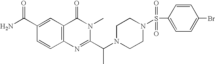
C1=CC2=C(C=C1C(N)=O)C(=O)N(C)C(C(N1CCN(S(C3=CC=C(Br)C=C3)(=O)=O)CC1)C)=N2
